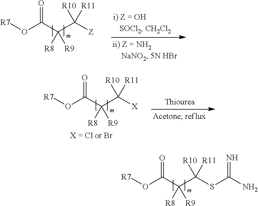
O(C(C(C([Z])([R11])[R10])([R9])[R8])=O)[R7].O(C(C(C([X])([R11])[R10])([R9])[R8])=O)[R7].O(C(C(C(SC(N)=N)([R11])[R10])([R9])[R8])=O)[R7]
